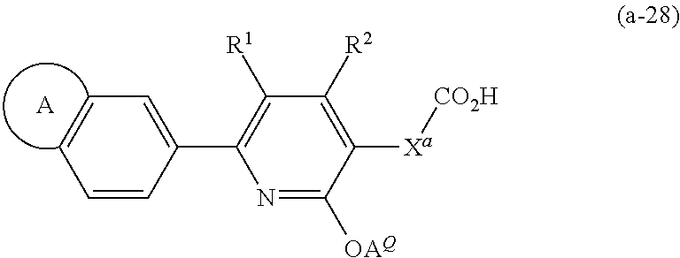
N1=C([OAQ])C([Xa][CO2H])=C([R2])C([R1])=C1C1=CC=CC=C1.[A]
